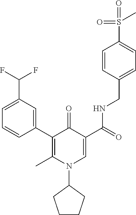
C1(C2=C(C)N(C3CCCC3)C=C(C(=O)NCC3=CC=C(S(=O)(=O)C)C=C3)C2=O)=CC(C(F)F)=CC=C1
